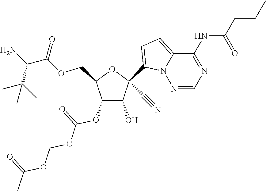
C1(O)C(OC(=O)OCOC(C)=O)C(COC(=O)C(N)C(C)(C)C)OC1(C1=CC=C2N1N=CN=C2NC(=O)CCC)C#N
